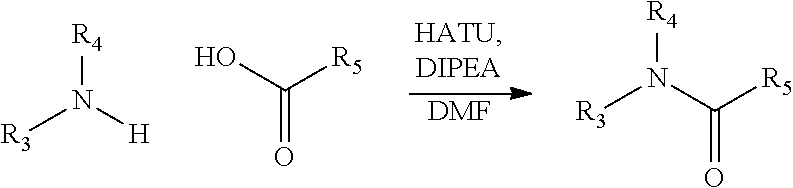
[DMF].[R4]N([H])[R3].[R4]N(C([R5])=O)[R3].OC([R5])=O
